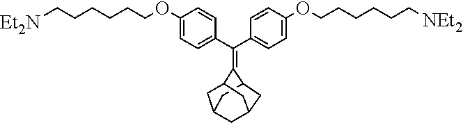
C(C1=CC=C(OCCCCCC[Et2N])C=C1)(C1=CC=C(OCCCCCC[NEt2])C=C1)=C1C2CC3CC(C2)CC1C3
